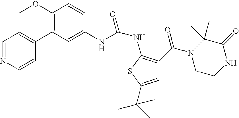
C1(OC)=C(C2=CC=NC=C2)C=C(NC(NC2=C(C(N3CCNC(=O)C3(C)C)=O)C=C(C(C)(C)C)S2)=O)C=C1
